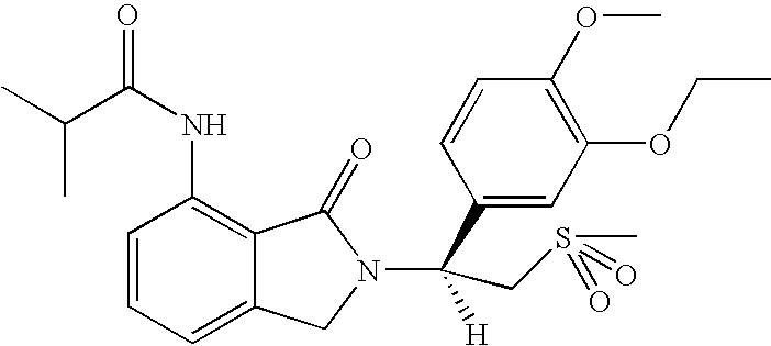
C1=CC=C2C(=C1NC(=O)C(C)C)C(=O)N(C(C1=CC(OCC)=C(OC)C=C1)(CS(C)(=O)=O)[H])C2
